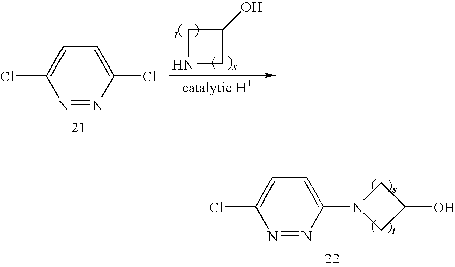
C1NCC1O.N1=NC(Cl)=CC=C1Cl.N1=NC(N2CC(O)C2)=CC=C1Cl
